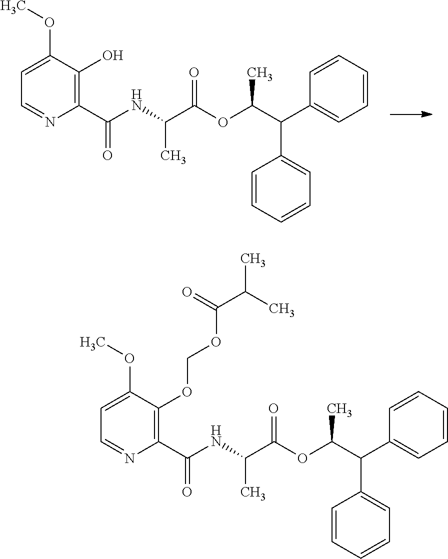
C1=CC=CC(C(C2=CC=CC=C2)C(OC(=O)C(C)NC(C2=C(O)C(OC)=CC=N2)=O)C)=C1.C1=CC=CC(C(C2=CC=CC=C2)C(OC(=O)C(C)NC(C2=C(OCOC(C(C)C)=O)C(OC)=CC=N2)=O)C)=C1
